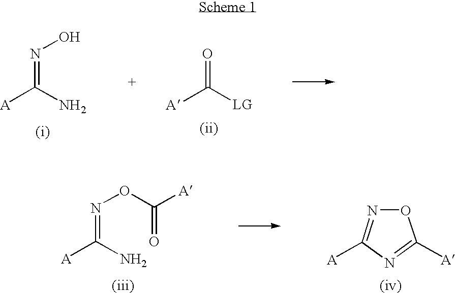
[A]C(N)=NO.[A]C([LG])=O.N(=C(N)[A])OC(=O)[A].O1N=C([A])N=C1[A]
